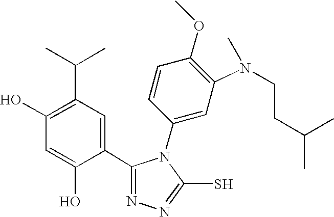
C1=C(O)C(C2=NN=C(S)N2C2=CC(N(C)CCC(C)C)=C(OC)C=C2)=CC(C(C)C)=C1O
